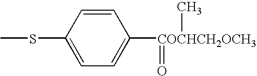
C1=CC(SC)=CC=C1[COCHCH2OCH3](=O)C
